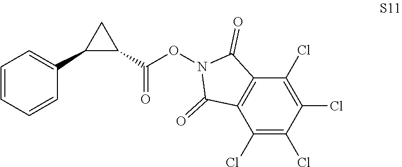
C1(C(ON2C(=O)C3=C(C2=O)C(Cl)=C(Cl)C(Cl)=C3Cl)=O)CC1C1=CC=CC=C1
